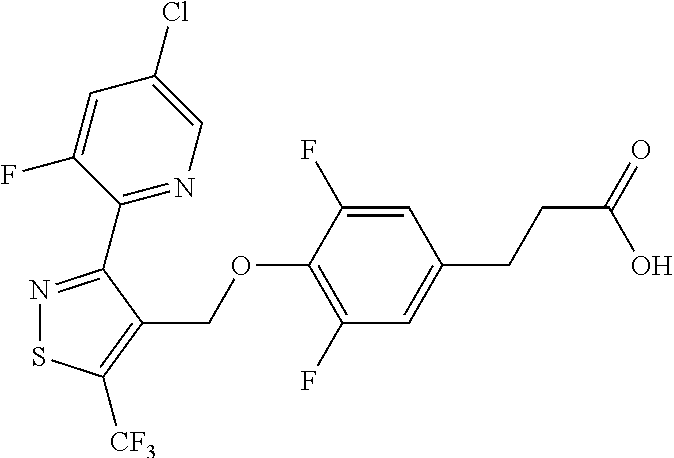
N1=C(C2=NC=C(Cl)C=C2F)C(COC2=C(F)C=C(CCC(=O)O)C=C2F)=C([CF3])S1
